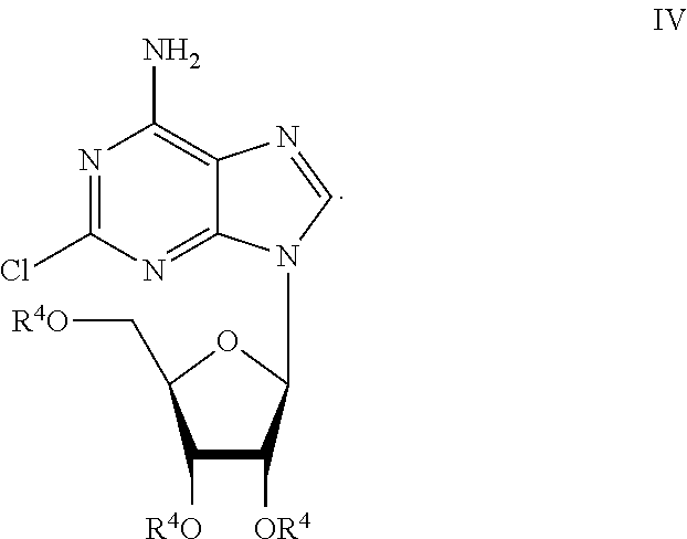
C1([R4O])C([OR4])C(N2C3=NC(Cl)=NC(N)=C3N=C2)OC1C[R4O]
